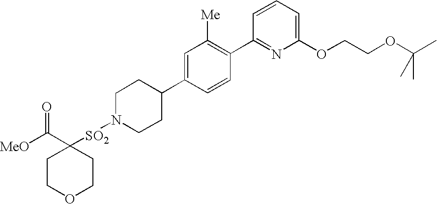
C1COCCC1(C([MeO])=O)[SO2]N1CCC(C2=CC([Me])=C(C3=NC(OCCOC(C)(C)C)=CC=C3)C=C2)CC1
